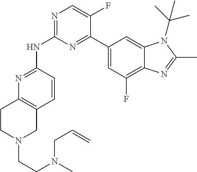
N1=C(NC2=NC=C(F)C(C3=CC(F)=C4C(=C3)N(C(C)(C)C)C(C)=N4)=N2)C=CC2=C1CCN(CCN(C)CC=C)C2
